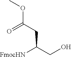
[FmocHN]C(CO)CC(OC)=O
